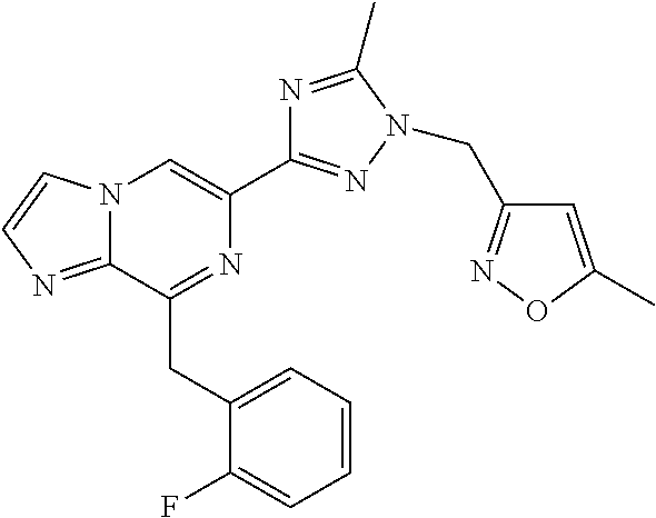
N12C(=NC=C1)C(CC1=CC=CC=C1F)=NC(C1=NN(CC3=NOC(C)=C3)C(C)=N1)=C2
